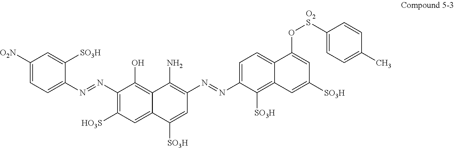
C1(N=NC2=CC=C([O2N])C=C2[SO3H])=C([HO3S])C=C2C(=C1O)C(N)=C(N=NC1=CC=C3C(=C1[SO3H])C=C([SO3H])C=C3O[O2S]C1=CC=C(C)C=C1)C=C2[SO3H]
